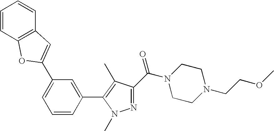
N1(C)N=C(C(N2CCN(CCOC)CC2)=O)C(C)=C1C1=CC(C2=CC3=C(C=CC=C3)O2)=CC=C1
